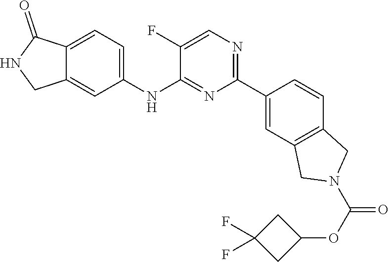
C1(NC2=NC(C3=CC4=C(C=C3)CN(C(=O)OC3CC(F)(F)C3)C4)=NC=C2F)=CC=C2C(=C1)CNC2=O
